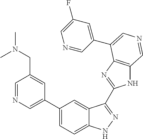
C1(C2=CN=CC(CN(C)C)=C2)=CC=C2C(=C1)C(C1=NC3=C(N1)C=NC=C3C1=CC(F)=CN=C1)=NN2
